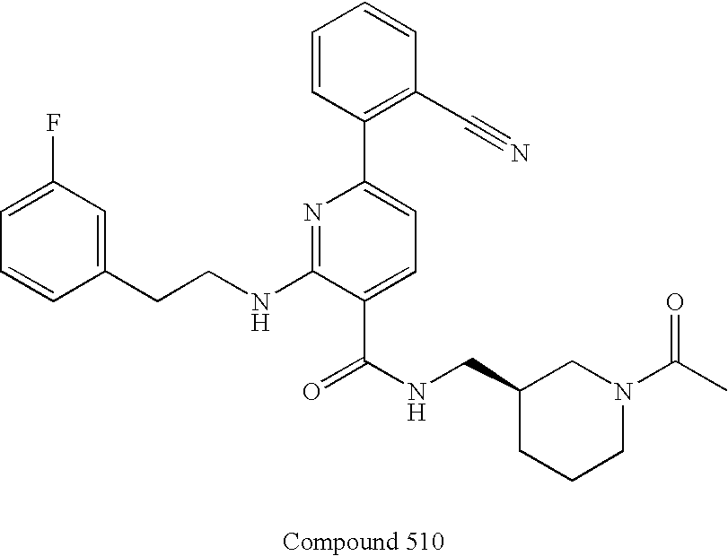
C1=CC(CCNC2=NC(C3=C(C#N)C=CC=C3)=CC=C2C(NCC2CCCN(C(C)=O)C2)=O)=CC(F)=C1
